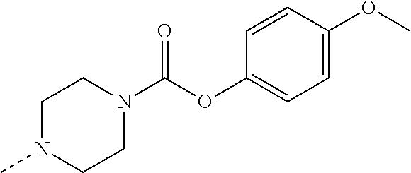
C1N(C)CCN(C(OC2=CC=C(OC)C=C2)=O)C1
